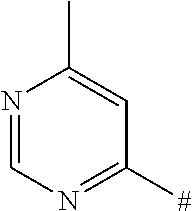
N1=CN=C([#])C=C1C
